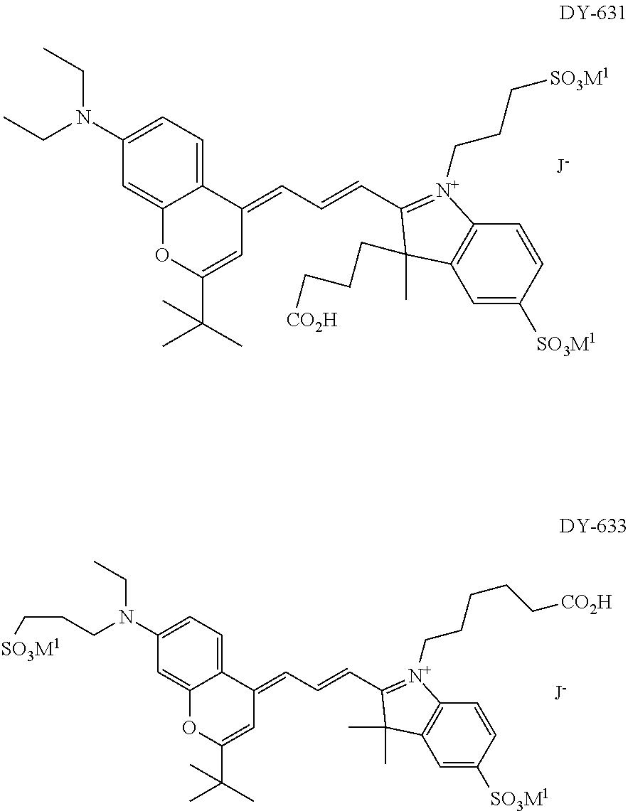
CCN(CC)C1=CC=C2C(=C1)OC(C(C)(C)C)=CC2=CC=CC1=[N+](CCC[SO3M1])C2=C(C=C([SO3M1])C=C2)C1(C)CCC[CO2H].C(CN(CC)C1=CC=C2C(=C1)OC(C(C)(C)C)=CC2=CC=CC1=[N+](CCCCC[CO2H])C2=C(C=C([SO3M1])C=C2)C1(C)C)C[SO3M1]
